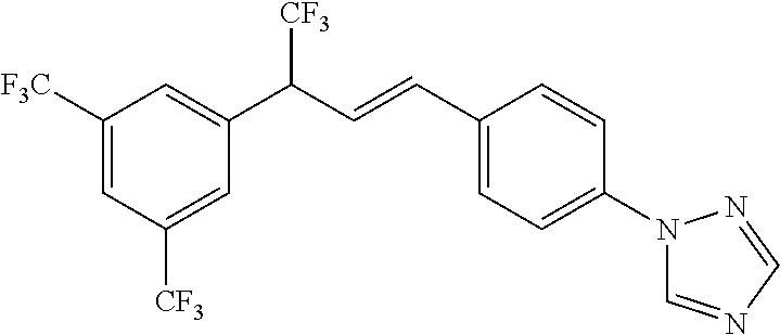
C1([F3C])=CC([CF3])=CC(C([CF3])C=CC2=CC=C(N3C=NC=N3)C=C2)=C1
